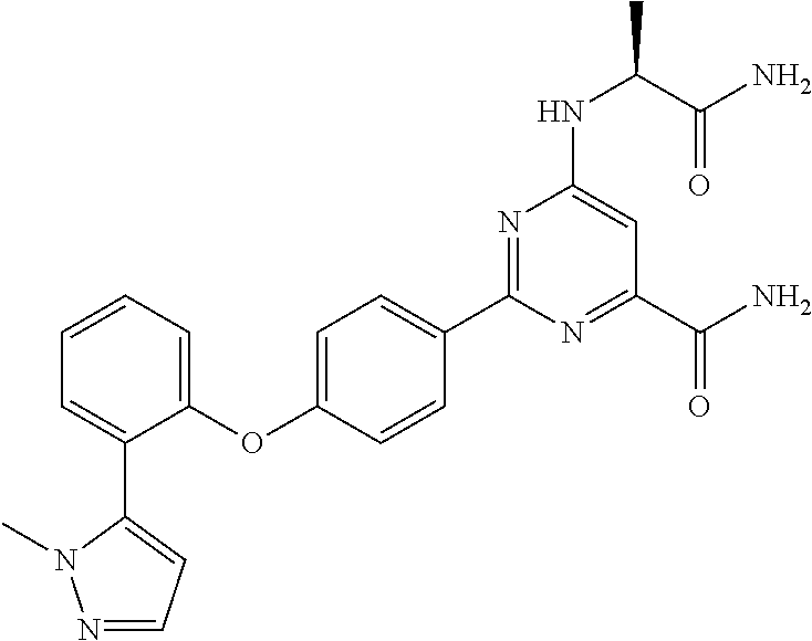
C1(OC2=CC=C(C3=NC(NC(C)C(N)=O)=CC(C(N)=O)=N3)C=C2)=CC=CC=C1C1=CC=NN1C
